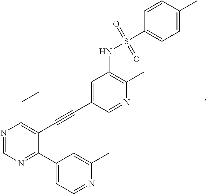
N1=CN=C(C2=CC=NC(C)=C2)C(C#CC2=CC(NS(=O)(=O)C3=CC=C(C)C=C3)=C(C)N=C2)=C1CC
